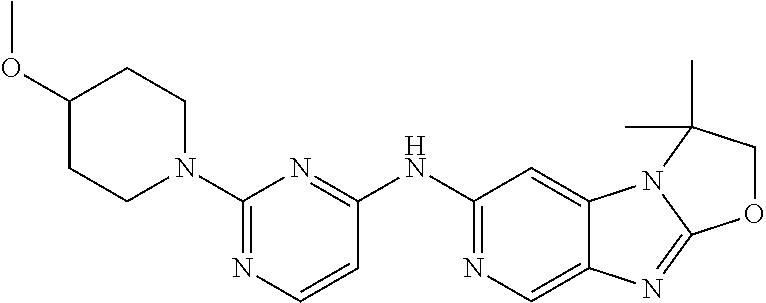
C1C(OC)CCN(C2=NC=CC(NC3=NC=C4C(=C3)N3C(=N4)OCC3(C)C)=N2)C1
